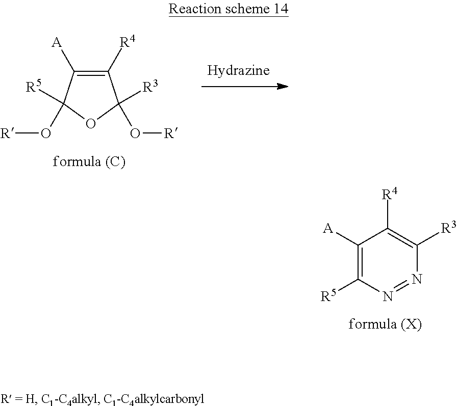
C1([R4])=C([A])C(O[R])([R5])OC1([R3])O[R].C1([A])=C([R5])N=NC([R3])=C1[R4]
